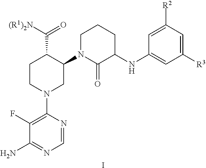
I.C1CN(C2=C(F)C(N)=NC=N2)CC(N2C(=O)C(NC3=CC([R3])=CC([R2])=C3)CCC2)C1C([(R1)2N])=O
